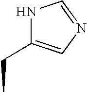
CCC1=CN=CN1
